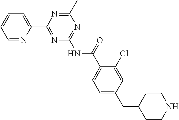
C1=NC(C2=NC(NC(C3=CC=C(CC4CCNCC4)C=C3Cl)=O)=NC(C)=N2)=CC=C1
